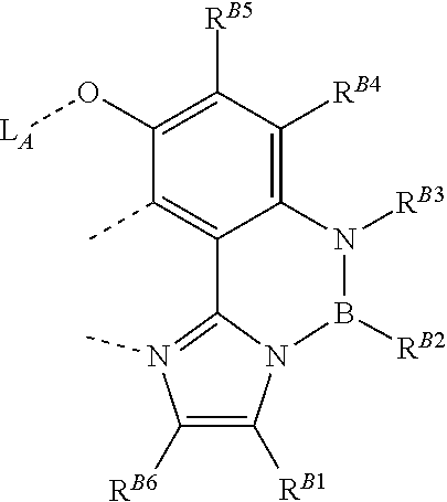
C1(O[LA])=C([RB5])C([RB4])=C2N([RB3])B([RB2])N3C(=N(C)C([RB6])=C3[RB1])C2=C1C
